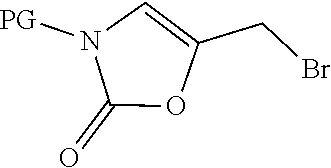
C1(=O)OC(CBr)=CN1[PG]
